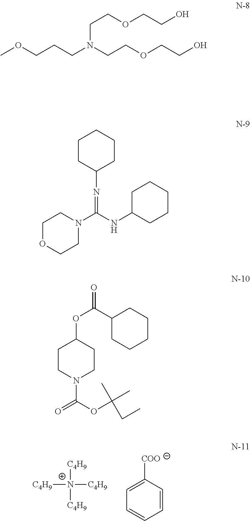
[C4H9][N+]([C4H9])([C4H9])[C4H9].C1([COO])=CC=CC=C1.C1CC(N=C(N2CCOCC2)NC2CCCCC2)CCC1.C1CN(C(OC(C)(C)CC)=O)CCC1OC(=O)C1CCCCC1.COCCCN(CCOCCO)CCOCCO
